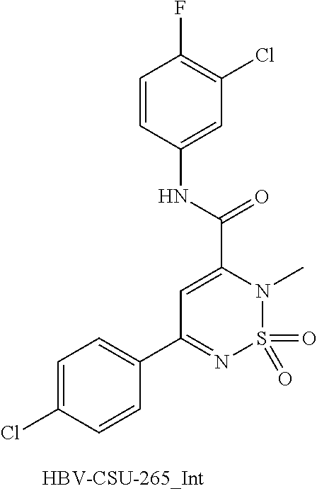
C1=C(Cl)C=CC(C2=NS(=O)(=O)N(C)C(C(NC3=CC(Cl)=C(F)C=C3)=O)=C2)=C1
